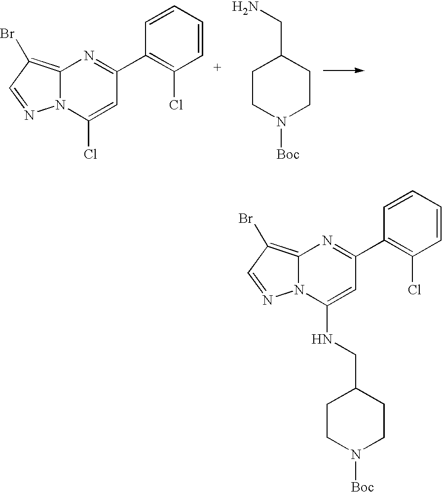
C12=C(Br)C=NN1C(NCC1CCN([Boc])CC1)=CC(C1=C(Cl)C=CC=C1)=N2.C12=C(Br)C=NN1C(Cl)=CC(C1=C(Cl)C=CC=C1)=N2.C1CN([Boc])CCC1CN
